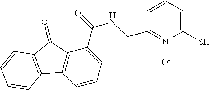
C1=CC=C(C(NCC2=[N+]([O-])C(S)=CC=C2)=O)C2=C1C1=C(C2=O)C=CC=C1
